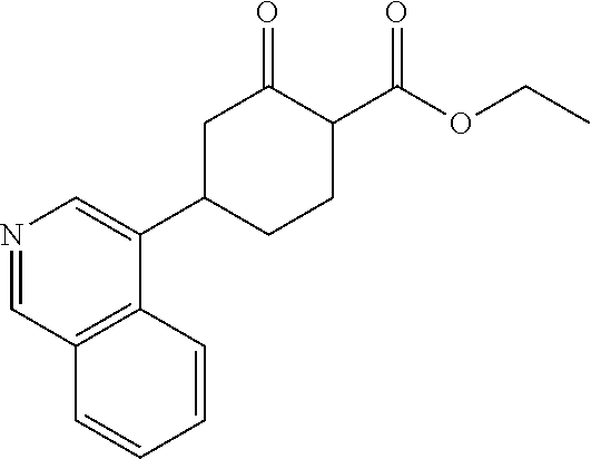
N1=CC2=C(C(C3CC(=O)C(C(OCC)=O)CC3)=C1)C=CC=C2
